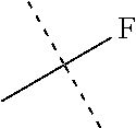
FC(C)(C)C
